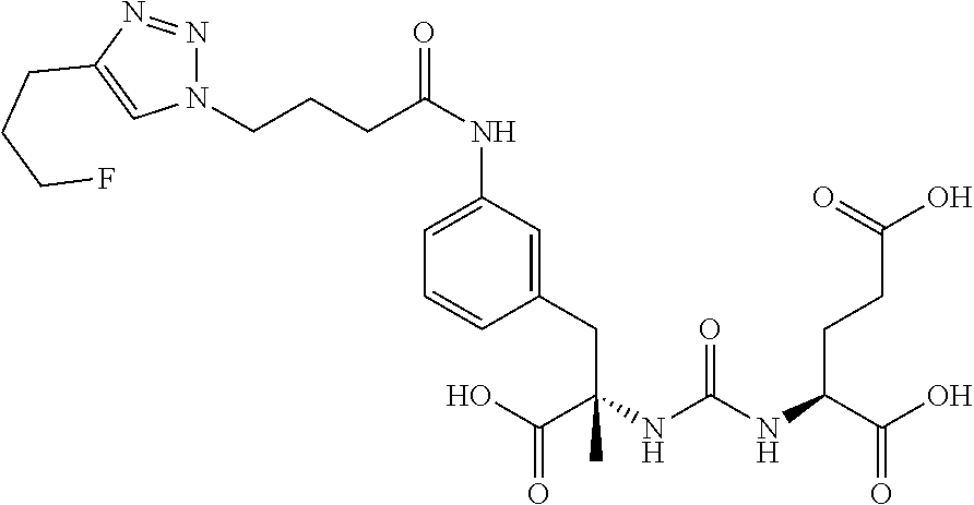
C1(CC(C(O)=O)(NC(NC(C(O)=O)CCC(O)=O)=O)C)=CC(NC(CCCN2N=NC(CCCF)=C2)=O)=CC=C1
